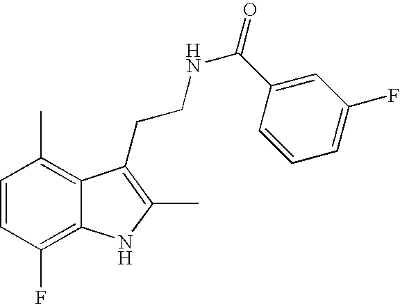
C1=CC(F)=C2C(=C1C)C(CCNC(=O)C1=CC(F)=CC=C1)=C(C)N2
